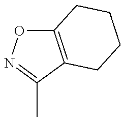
C12=C(C(C)=NO1)CCCC2
